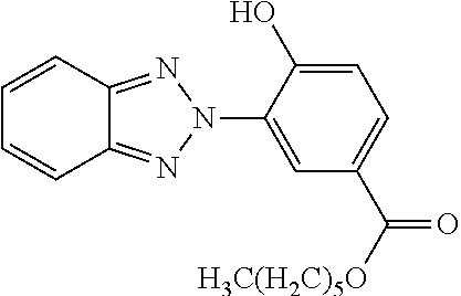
C1=CC2=NN(C3=CC(C([H3C(H2C)5O])=O)=CC=C3O)N=C2C=C1
